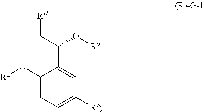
C1(O[R2])=CC=C([R5])C=C1C(C[RH])O[Ra]
